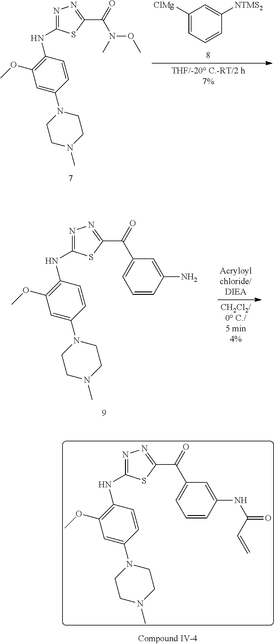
N1=C(NC2=C(OC)C=C(N3CCN(C)CC3)C=C2)SC(C(=O)N(C)OC)=N1.C1([ClMg])=CC=CC([NTMS2])=C1.N1=C(NC2=C(OC)C=C(N3CCN(C)CC3)C=C2)SC(C(=O)C2=CC=CC(N)=C2)=N1.N1=C(NC2=C(OC)C=C(N3CCN(C)CC3)C=C2)SC(C(=O)C2=CC=CC(NC(C=C)=O)=C2)=N1
